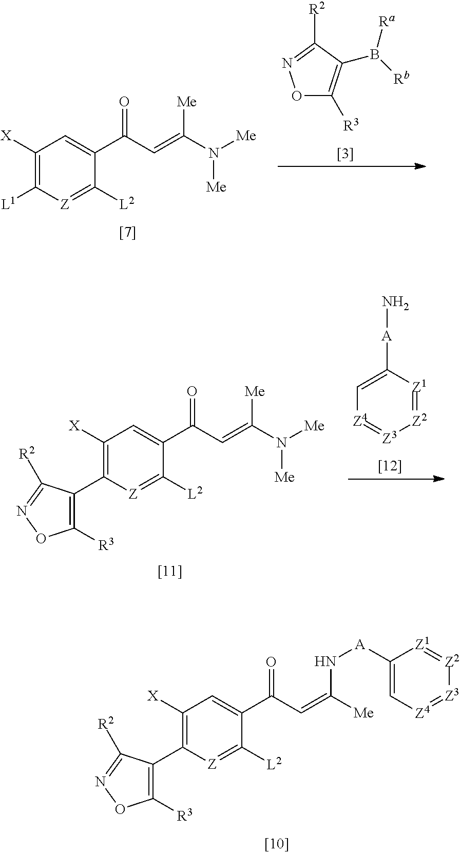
C1([X])=C(C2=C([R3])ON=C2[R2])[Z]=C([L2])C(C(=O)C=C([Me])N[A]C2=C[Z4]=[Z3][Z2]=[Z1]2)=C1.C1([X])=C([L1])[Z]=C([L2])C(C(C=C(N([Me])[Me])[Me])=O)=C1.O1C([R3])=C(B([Rb])[Ra])C([R2])=N1.C1([X])=C(C2=C([R3])ON=C2[R2])[Z]=C([L2])C(C(=O)C=C(N([Me])[Me])[Me])=C1.C1=C([A]N)[Z1]=[Z2][Z3]=[Z4]1
